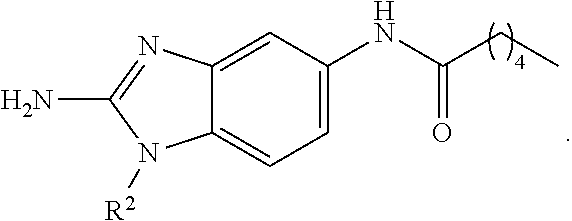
O=C(NC1=CC=C2C(=C1)N=C(N)N2[R2])CC
